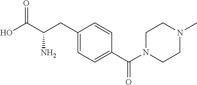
C1CN(C(C2=CC=C(CC(C(O)=O)N)C=C2)=O)CCN1C
